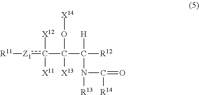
[R11][Z1]c([X12])([X11])C(O[X14])([X13])C([H])(N(C(=O)[R14])[R13])[R12]
